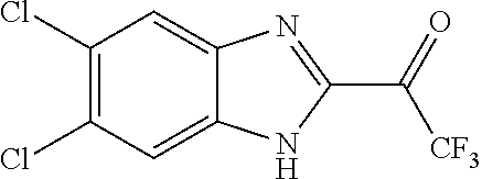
C1(Cl)=C(Cl)C=C2C(=C1)N=C(C(=O)[CF3])N2
